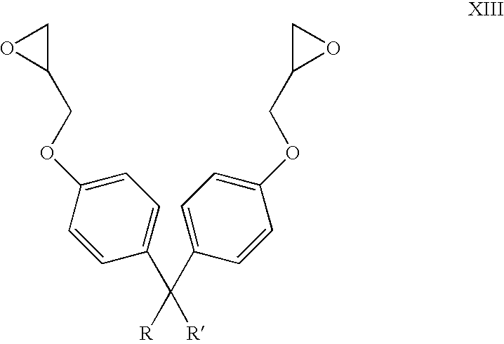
C(C1=CC=C(OCC2CO2)C=C1)(C1=CC=C(OCC2OC2)C=C1)([R])[R]
